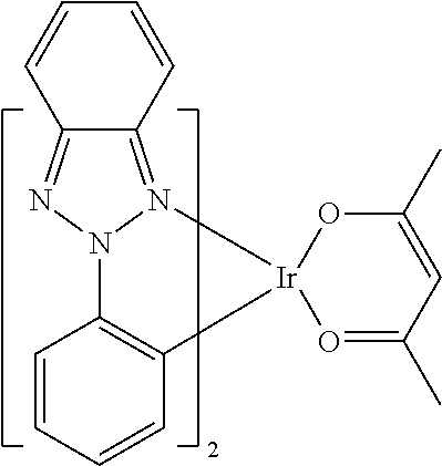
C1=CC=CC2=N3N(N=C12)C1=C(C=CC=C1)[Ir]31O=C(C)C=C(C)O1
